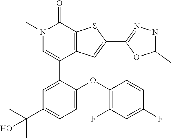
N1(C)C=C(C2=CC(C(C)(C)O)=CC=C2OC2=C(F)C=C(F)C=C2)C2=C(C1=O)SC(C1=NN=C(C)O1)=C2
